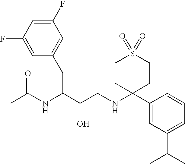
C1(F)=CC(F)=CC(CC(C(CNC2(C3=CC(C(C)C)=CC=C3)CCS(=O)(=O)CC2)O)NC(C)=O)=C1
